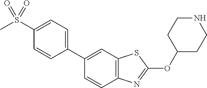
C1(C2=CC=C(S(C)(=O)=O)C=C2)=CC2=C(C=C1)N=C(OC1CCNCC1)S2
